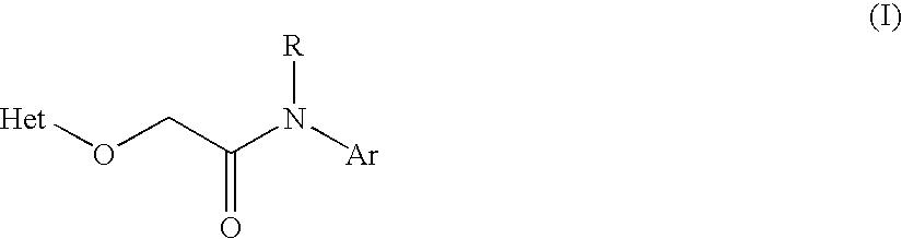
[Het]OCC(N([Ar])[R])=O
